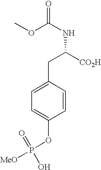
C1=C(CC(NC(=O)OC)[CO2H])C=CC(OP(O)(=O)[MeO])=C1
